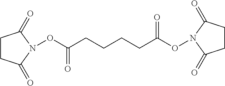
O(C(CCCCC(ON1C(=O)CCC1=O)=O)=O)N1C(=O)CCC1=O
